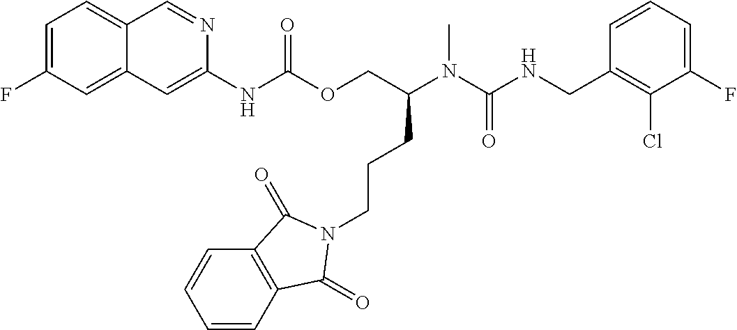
C1=CC(CNC(N(C(COC(NC2=CC3=CC(F)=CC=C3C=N2)=O)CCCN2C(=O)C3=C(C=CC=C3)C2=O)C)=O)=C(Cl)C(F)=C1
